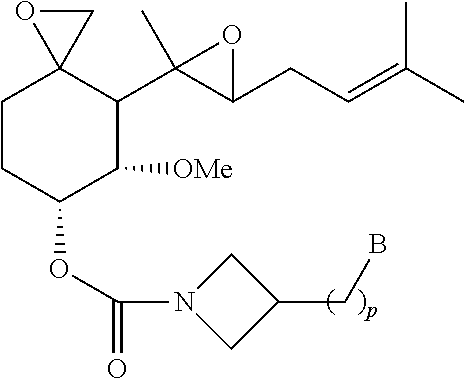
C1CC(OC(=O)N2CC(CB)C2)C([OMe])C(C2(C)C(CC=C(C)C)O2)C12CO2
